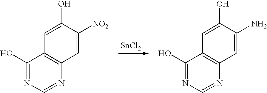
[SnCl2].C1(O)=NC=NC2=C1C=C(O)C([NO2])=C2.C1(O)=NC=NC2=C1C=C(O)C(N)=C2
